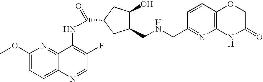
C1(OC)=CC=C2C(=N1)C(NC(=O)C1CC(O)C(CNCC3=NC4=C(C=C3)OCC(=O)N4)C1)=C(F)C=N2
